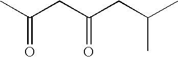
CC(CC(CC(C)C)=O)=O
